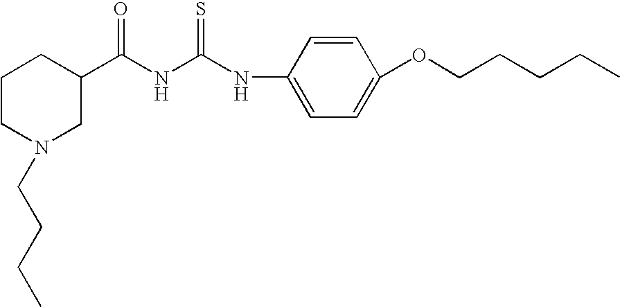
N(C(NC(C1CCCN(CCCC)C1)=O)=S)C1=CC=C(OCCCCC)C=C1
